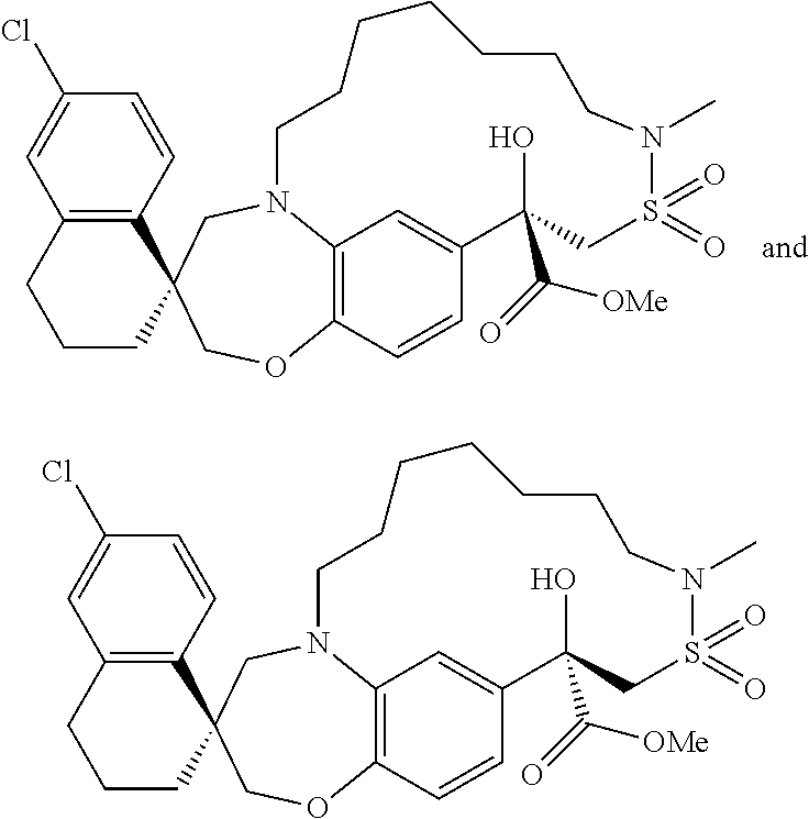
C12=C3C=CC(=C1)C(O)(C(=O)[OMe])CS(=O)(=O)N(C)CCCCCCCN2CC1(CO3)C2=C(CCC1)C=C(Cl)C=C2.C12=C3C=CC(=C1)C(O)(C(=O)[OMe])CS(=O)(=O)N(C)CCCCCCCN2CC1(CO3)C2=C(CCC1)C=C(Cl)C=C2
